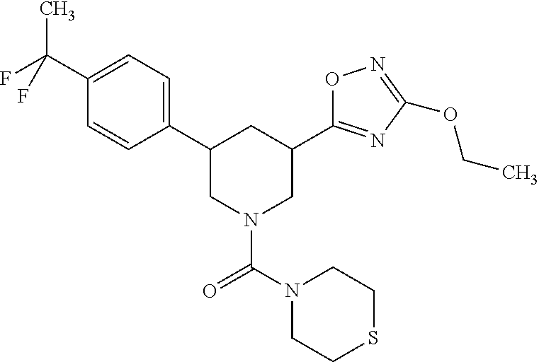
C1(C2CN(C(N3CCSCC3)=O)CC(C3=NC(OCC)=NO3)C2)=CC=C(C(C)(F)F)C=C1
